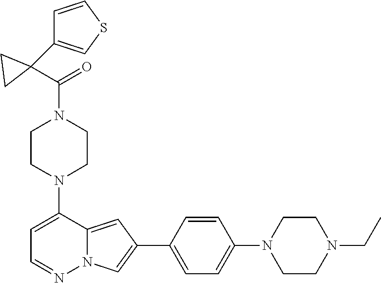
N1(C2=CC=NN3C2=CC(C2=CC=C(N4CCN(CC)CC4)C=C2)=C3)CCN(C(C2(C3=CSC=C3)CC2)=O)CC1
